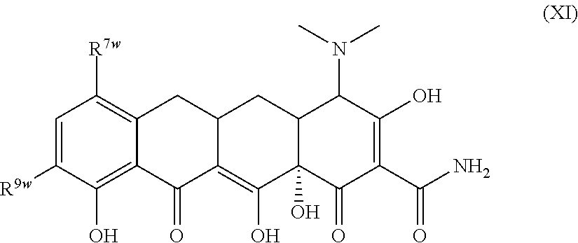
C1=C([R9w])C(O)=C2C(=C1[R7w])CC1C(=C(O)C3(O)C(C1)C(N(C)C)C(O)=C(C(N)=O)C3=O)C2=O
